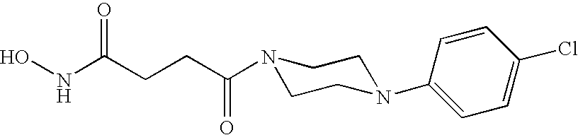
N(C(CCC(N1CCN(C2=CC=C(Cl)C=C2)CC1)=O)=O)O
